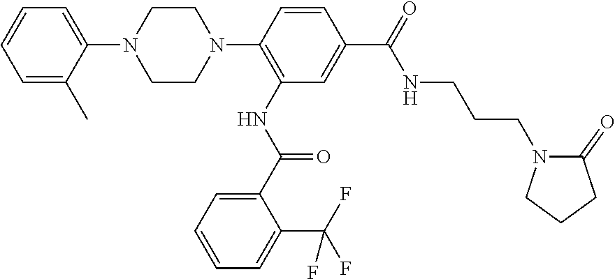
C1=C(N2CCN(C3=C(NC(C4=CC=CC=C4C(F)(F)F)=O)C=C(C(NCCCN4C(=O)CCC4)=O)C=C3)CC2)C(C)=CC=C1
